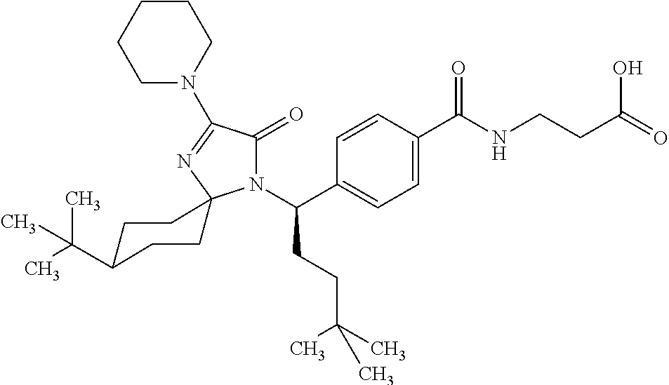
C1=C(C(=O)NCCC(=O)O)C=CC(C(N2C(=O)C(N3CCCCC3)=NC23CCC(C(C)(C)C)CC3)CCC(C)(C)C)=C1
